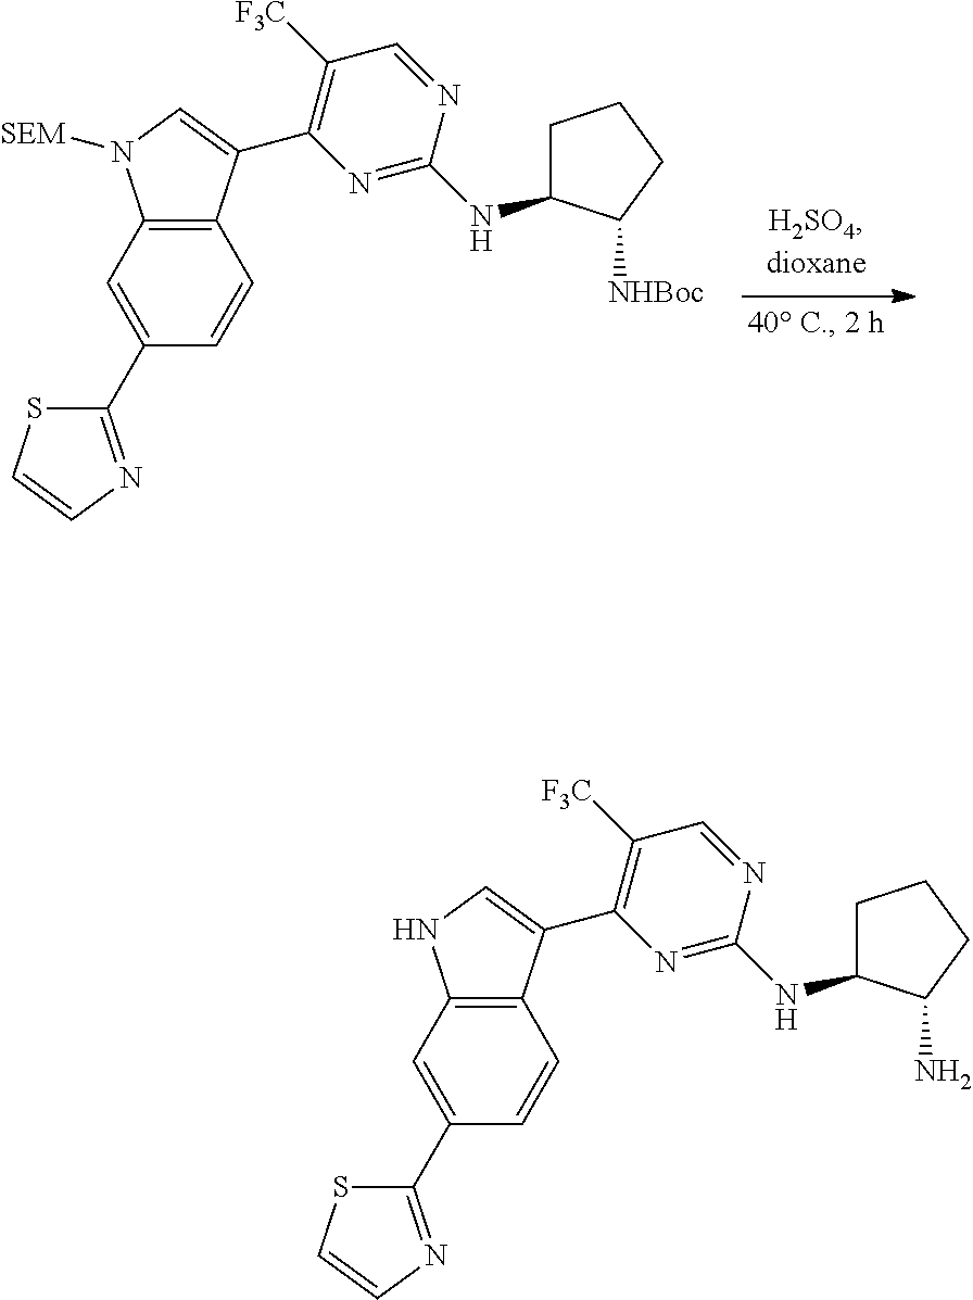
C1(C2=CC3=C(C=C2)C(C2=C([F3C])C=NC(NC4CCCC4[NHBoc])=N2)=CN3[SEM])=NC=CS1.C1(C2=CC3=C(C=C2)C(C2=C([F3C])C=NC(NC4CCCC4N)=N2)=CN3)=NC=CS1
